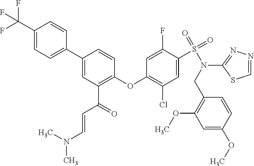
C1(C(F)(F)F)=CC=C(C2=CC(C(=O)C=CN(C)C)=C(OC3=C(Cl)C=C(S(=O)(=O)N(CC4=C(OC)C=C(OC)C=C4)C4=NN=CS4)C(F)=C3)C=C2)C=C1
